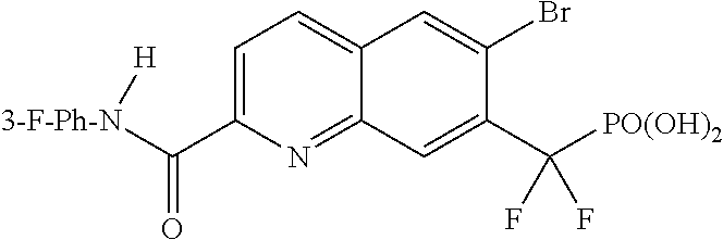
C1=C(C([3-F-Ph-N][H])=O)N=C2C(=C1)C=C(Br)C(C([PO(OH)2])(F)F)=C2
